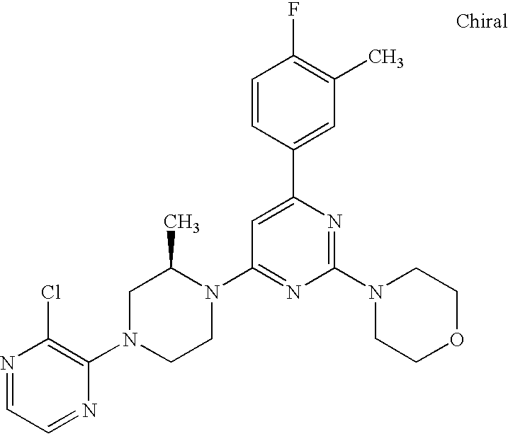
N1=CC=NC(N2CCN(C3=NC(N4CCOCC4)=NC(C4=CC(C)=C(F)C=C4)=C3)C(C)C2)=C1Cl
